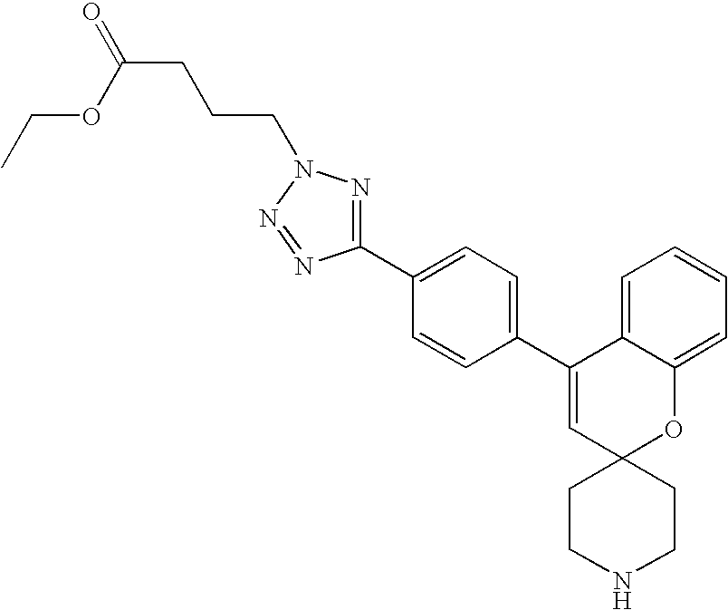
C1(C2=CC=C(C3=CC4(OC5=CC=CC=C35)CCNCC4)C=C2)=NN(CCCC(=O)OCC)N=N1
